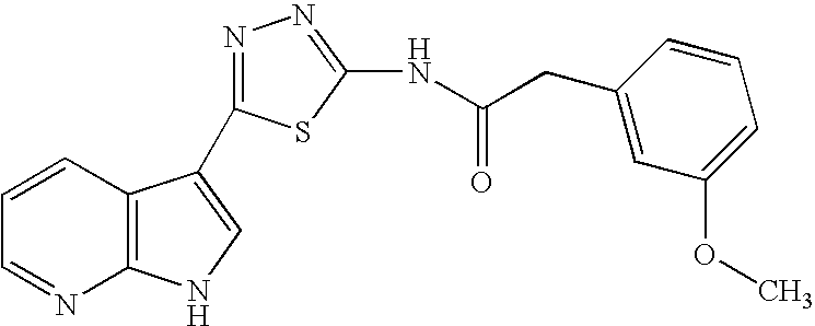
C1=CC2=C(N=C1)NC=C2C1=NN=C(NC(CC2=CC(OC)=CC=C2)=O)S1
